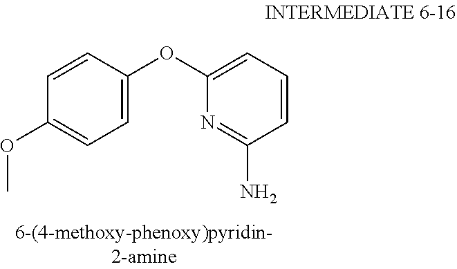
C1=C(OC2=CC=CC(N)=N2)C=CC(OC)=C1
